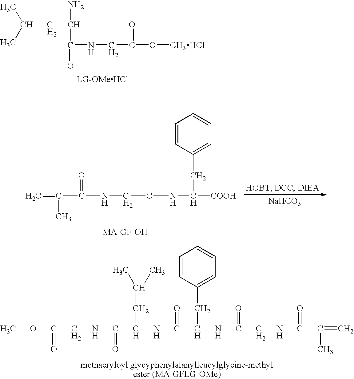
C(CC(N)C(=O)NCC(=O)OC)(C)C.Cl.C=C(C)C(=O)NCCNC([COOH])CC1=CC=CC=C1.[NaHCO3].COC(CNC(=O)C(NC(=O)C(NC(=O)CNC(=O)C(C)=C)CC1=CC=CC=C1)CC(C)C)=O
